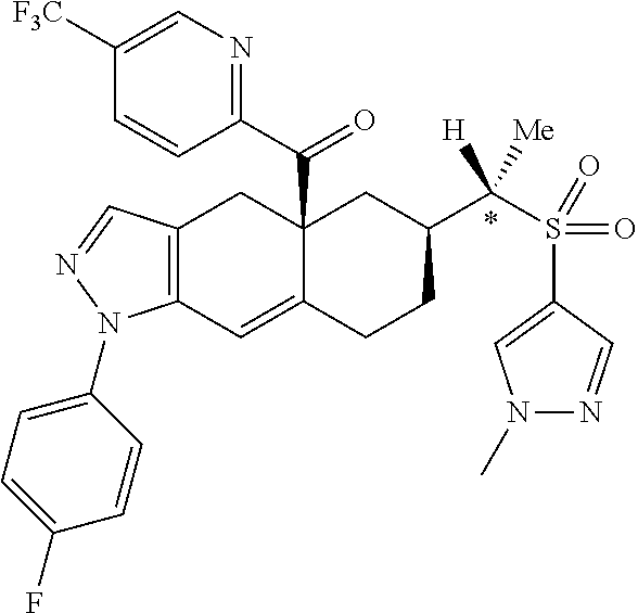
C12(C(C3=NC=C([F3C])C=C3)=O)C(=CC3=C(C1)C=NN3C1=CC=C(F)C=C1)CCC(C(S(C1=CN(C)N=C1)(=O)=O)([H])[Me])C2
